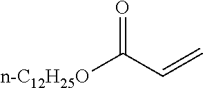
[n-C12H25O]C(C=C)=O
